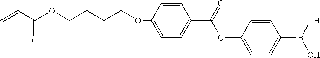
O(C1=CC=C(C(=O)OC2=CC=C(B(O)O)C=C2)C=C1)CCCCOC(C=C)=O
